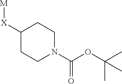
C1([X][M])CCN(C(OC(C)(C)C)=O)CC1
